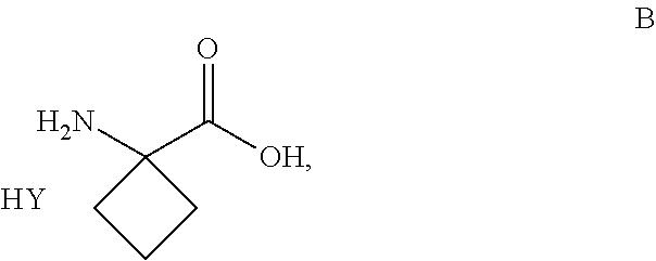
C1(N)(C([OH])=O)CCC1.[Y]
